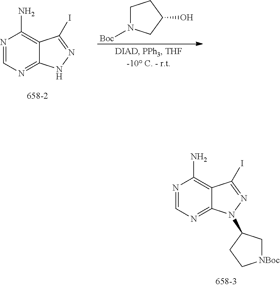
N1=CN=C2C(=C1N)C(I)=NN2.C1N([Boc])CC(O)C1.N1=CN=C2C(=C1N)C(I)=NN2C1C[NBoc]CC1
